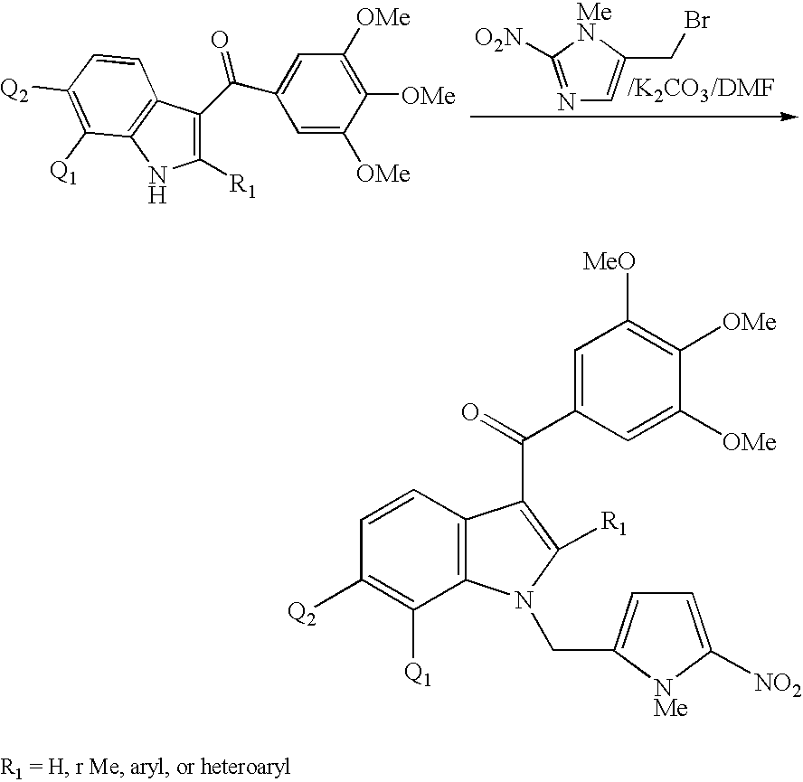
N1=C([O2N])[MeN]C(CBr)=C1.C1([R1])=C(C(=O)C2=CC([OMe])=C([OMe])C([OMe])=C2)C2=C(N1)C([Q1])=C([Q2])C=C2.C12=C(N(CC3=CC=C([NO2])[NMe]3)C([R1])=C1C(C1=CC([MeO])=C([OMe])C([OMe])=C1)=O)C([Q1])=C([Q2])C=C2
